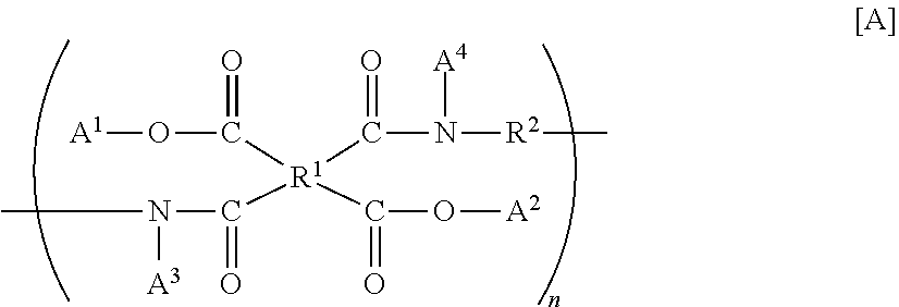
[A1]OC([R1](C(N([R2]C)[A4])=O)(C(N(C)[A3])=O)C(O[A2])=O)=O
